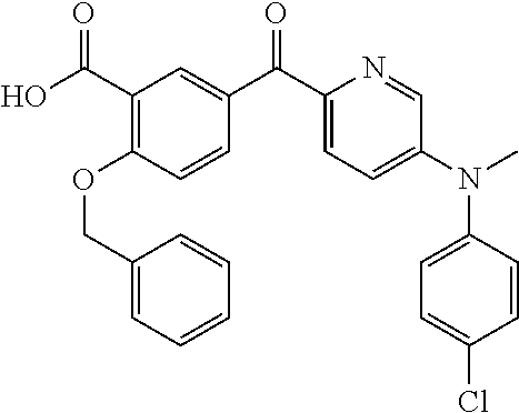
C1(COC2=C(C(O)=O)C=C(C(C3=CC=C(N(C4=CC=C(Cl)C=C4)C)C=N3)=O)C=C2)=CC=CC=C1
